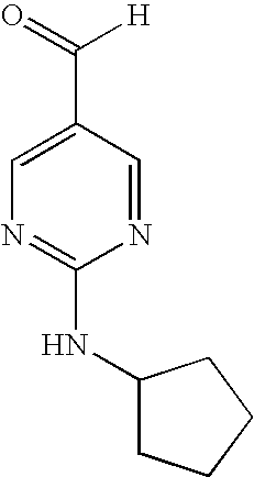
C1=C(C([H])=O)C=NC(NC2CCCC2)=N1
